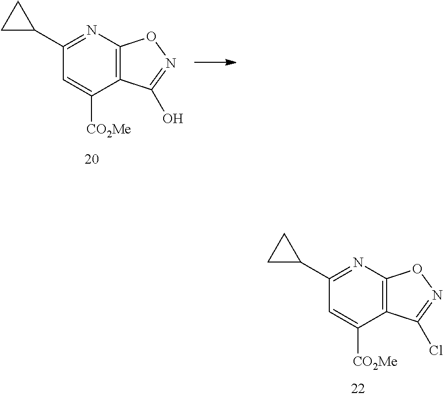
C1(C2CC2)=NC2=C(C([CO2Me])=C1)C(O)=NO2.C1(C2CC2)=NC2=C(C([CO2Me])=C1)C(Cl)=NO2
